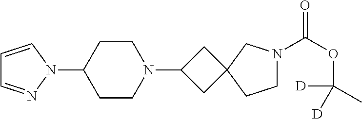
C1=CN(C2CCN(C3CC4(C3)CCN(C(OC(C)([D])[D])=O)C4)CC2)N=C1
